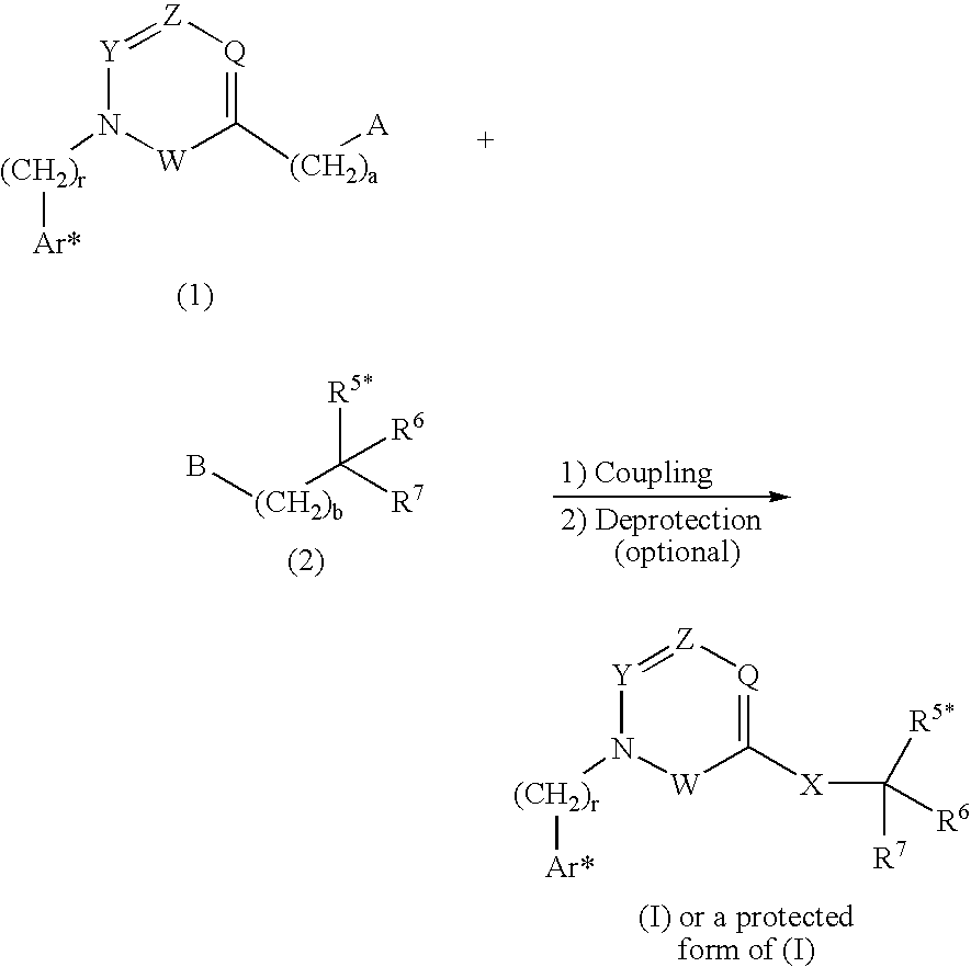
[Y]1=[Z][Q]=C([X]C([R5*])([R6])[R7])[W]N1[(CH2)r][Ar*].[Y]1=[Z][Q]=C([(CH2)a][A])[W]N1[(CH2)r][Ar*].B[(CH2)b]C([R7])([R5*])[R6]
